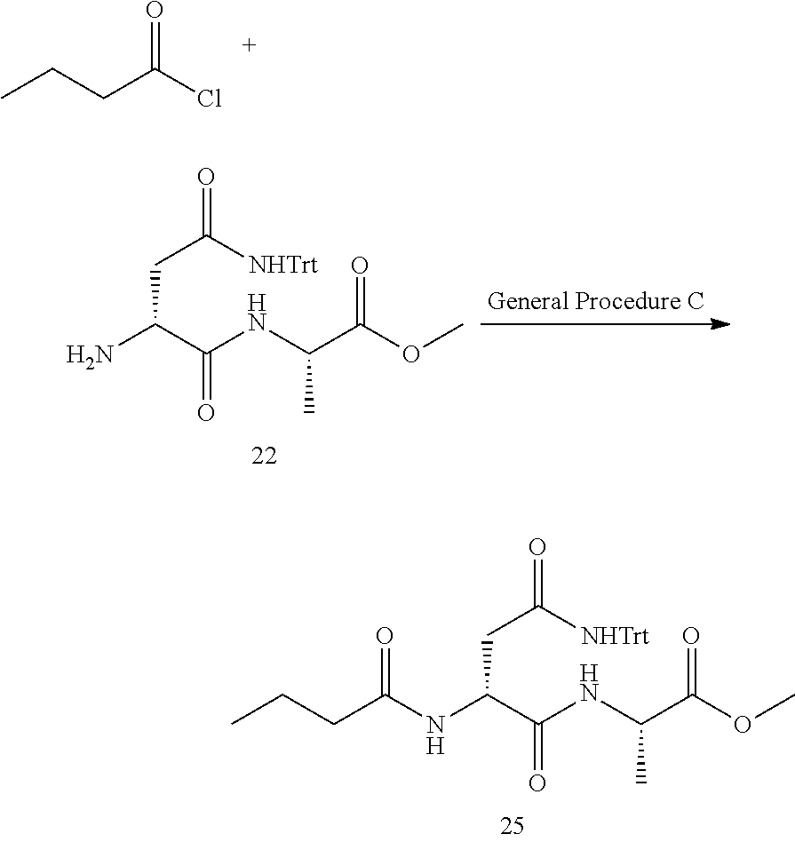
CCCC(Cl)=O.NC(C(NC(C)C(=O)OC)=O)CC(=O)[NHTrt].N(C(C(NC(C)C(=O)OC)=O)CC(=O)[NHTrt])C(CCC)=O
